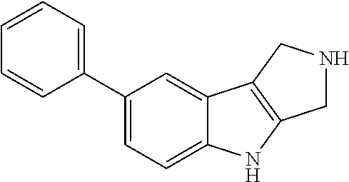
C1(C2=CC=CC=C2)=CC=C2C(=C1)C1=C(N2)CNC1
